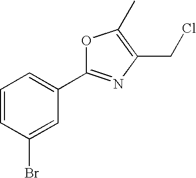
C1=CC(Br)=CC(C2=NC(CCl)=C(C)O2)=C1
